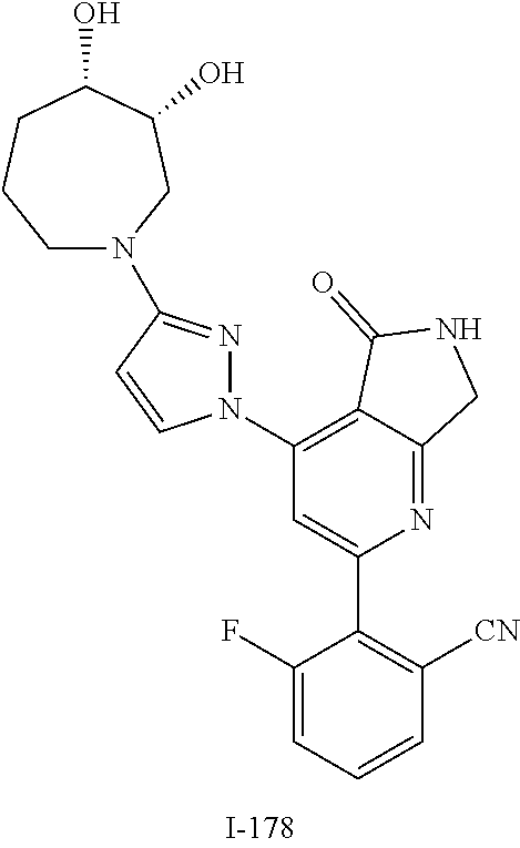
N1=C2C(=C(N3N=C(N4CCCC(O)C(O)C4)C=C3)C=C1C1=C([CN])C=CC=C1F)C(=O)NC2
